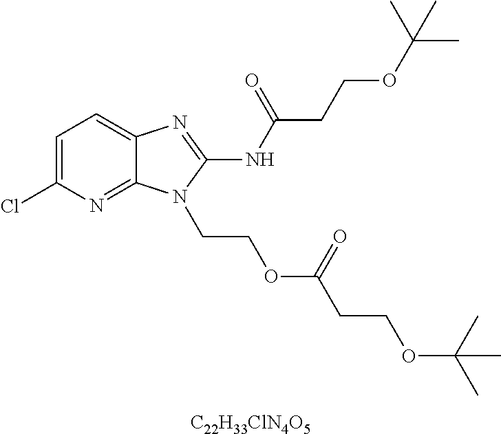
[C22H33ClN4O5].C1=C(Cl)N=C2C(=C1)N=C(NC(CCOC(C)(C)C)=O)N2CCOC(CCOC(C)(C)C)=O
